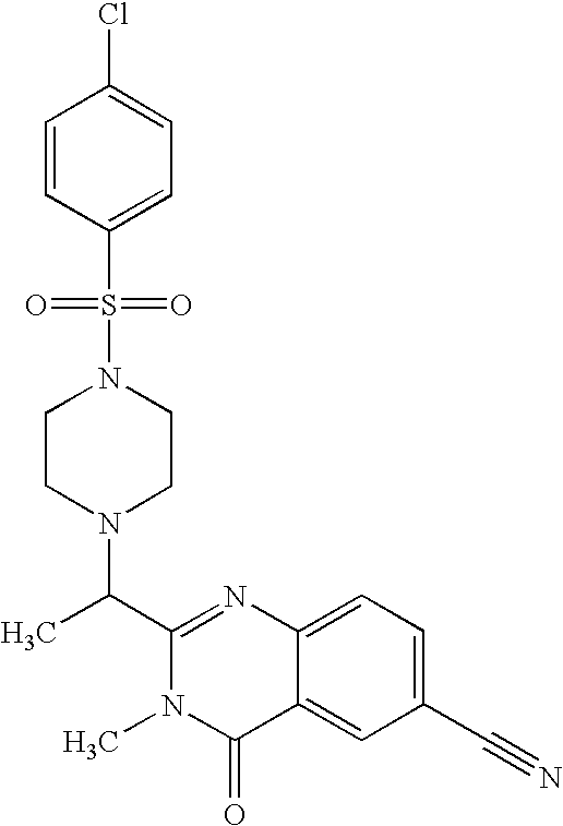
C1(C(N2CCN(S(=O)(=O)C3=CC=C(Cl)C=C3)CC2)C)=NC2=CC=C(C#N)C=C2C(=O)N1C
